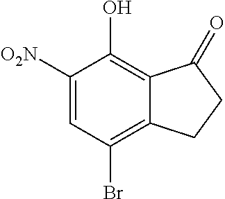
C1([O2N])=CC(Br)=C2C(=C1O)C(=O)CC2
